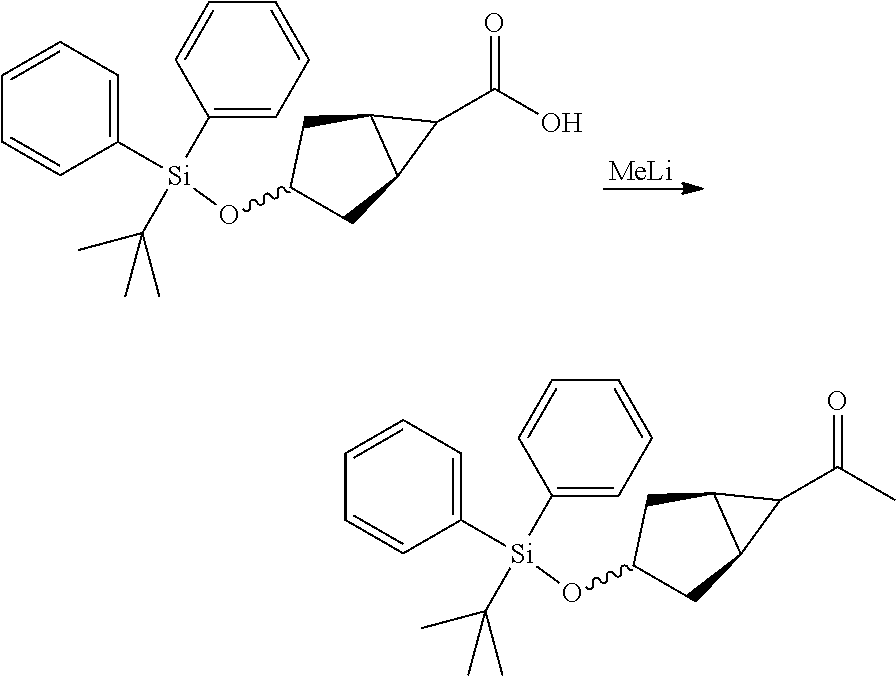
[MeLi].O(C1CC2C(C1)C2C(O)=O)[Si](C1=CC=CC=C1)(C(C)(C)C)C1=CC=CC=C1.O(C1CC2C(C1)C2C(C)=O)[Si](C1=CC=CC=C1)(C(C)(C)C)C1=CC=CC=C1
